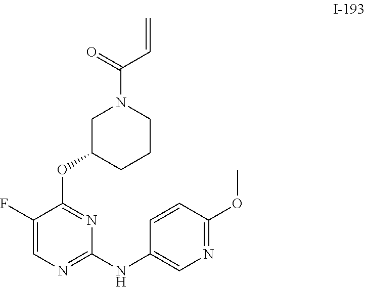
C1=C(F)C(OC2CCCN(C(=O)C=C)C2)=NC(NC2=CN=C(OC)C=C2)=N1
